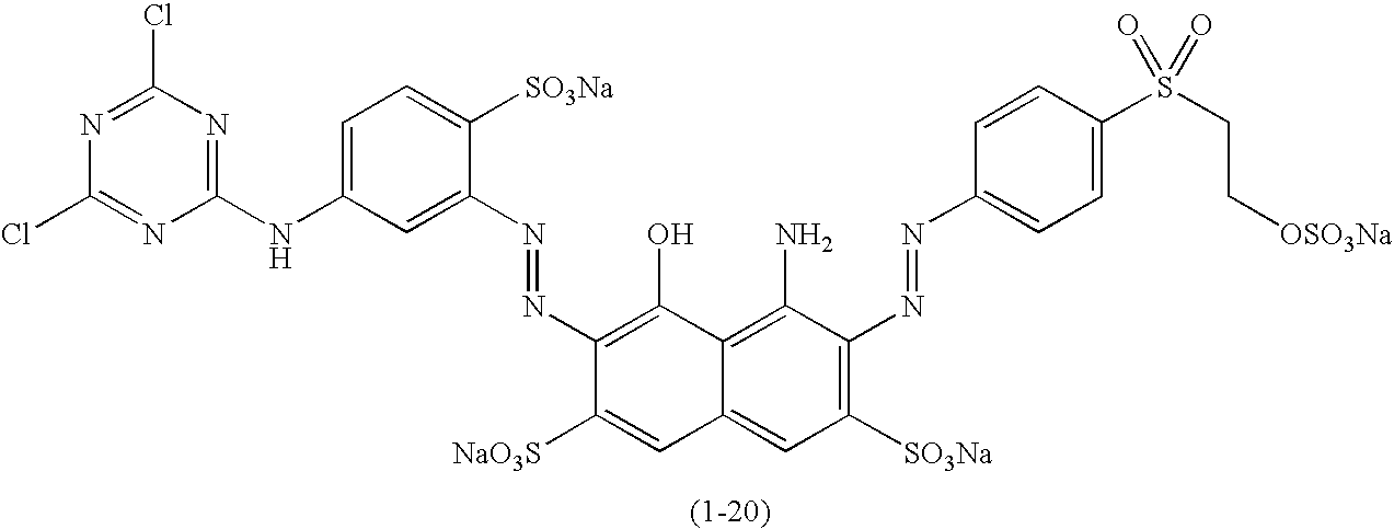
C1(N=NC2=C([SO3Na])C=C3C(=C2N)C(O)=C(N=NC2=CC(NC4=NC(Cl)=NC(Cl)=N4)=CC=C2[SO3Na])C([NaO3S])=C3)=CC=C(S(=O)(CC[OSO3Na])=O)C=C1
